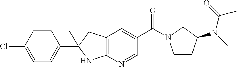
N(C1CCN(C(C2=CC3=C(N=C2)NC(C2=CC=C(Cl)C=C2)(C)C3)=O)C1)(C(C)=O)C
